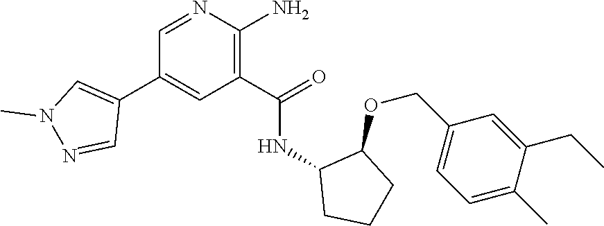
N1=CC(C2=CN(C)N=C2)=CC(C(=O)NC2CCCC2OCC2=CC=C(C)C(CC)=C2)=C1N
